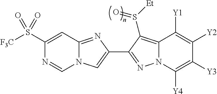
C1(S([F3C])(=O)=O)=CC2=NC(C3=NN4C(=C3S([Et])=O)C([Y1])=C([Y2])C([Y3])=C4[Y4])=CN2C=N1
